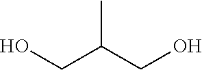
C(C(CO)C)O
